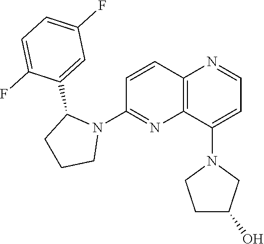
C1=CC2=C(N=C1N1C(C3=CC(F)=CC=C3F)CCC1)C(N1CCC(O)C1)=CC=N2
